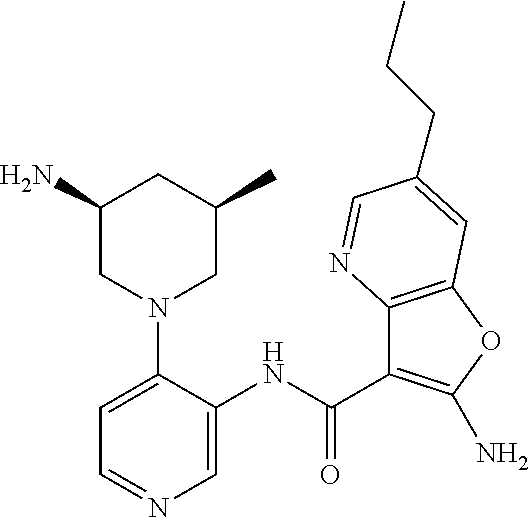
C1(N)CN(C2=CC=NC=C2NC(=O)C2=C(N)OC3=C2N=CC(CCC)=C3)CC(C)C1
